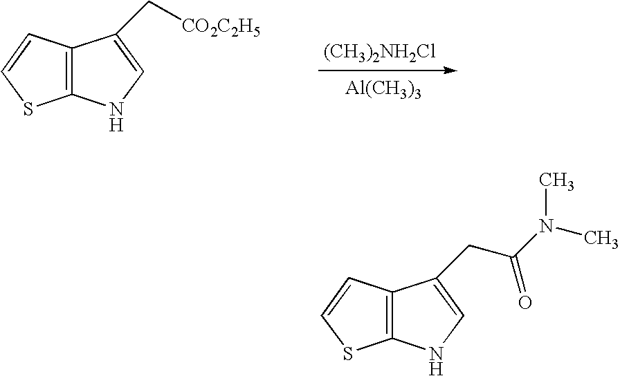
C12=C(C=CS1)C(C[CO2C2H5])=CN2.[(CH3)2NH2Cl].[Al(CH3)3].C12=C(C=CS1)C(CC(N(C)C)=O)=CN2
